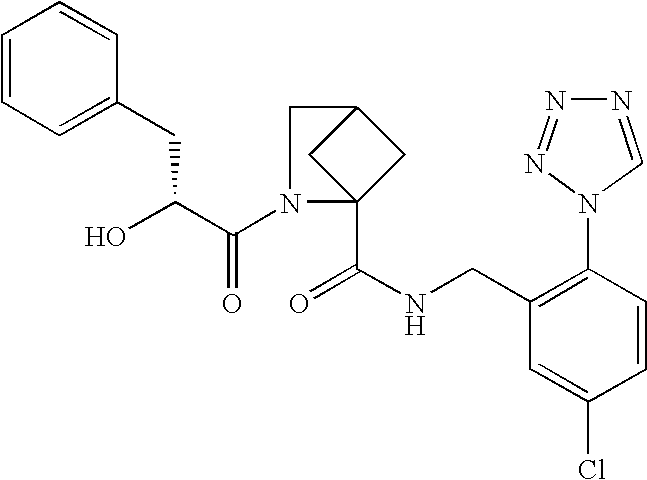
C1(CNC(=O)C23CC(C2)CN3C(C(O)CC2=CC=CC=C2)=O)=C(N2C=NN=N2)C=CC(Cl)=C1
